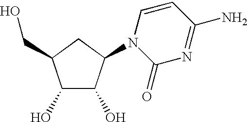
C1(O)C(O)C(N2C(=O)N=C(N)C=C2)CC1CO
